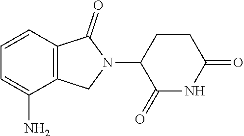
C1=CC2=C(C(N)=C1)CN(C1CCC(=O)NC1=O)C2=O
